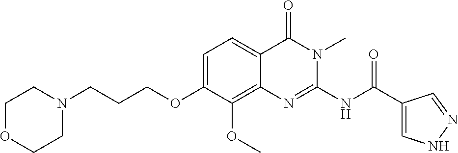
N(C(C1=CNN=C1)=O)C1=NC2=C(OC)C(OCCCN3CCOCC3)=CC=C2C(=O)N1C
